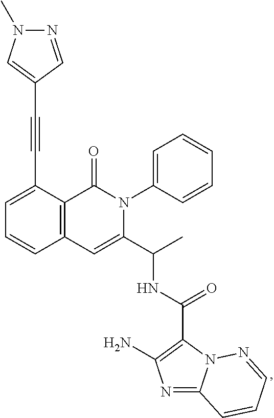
C12=C(C(C#CC3=CN(C)N=C3)=CC=C1)C(=O)N(C1=CC=CC=C1)C(C(C)NC(C1=C(N)N=C3N1N=CC=C3)=O)=C2
